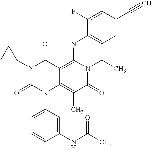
C1(NC(C)=O)=CC(N2C3=C(C)C(=O)N(CC)C(NC4=CC=C(C#C)C=C4F)=C3C(=O)N(C3CC3)C2=O)=CC=C1
